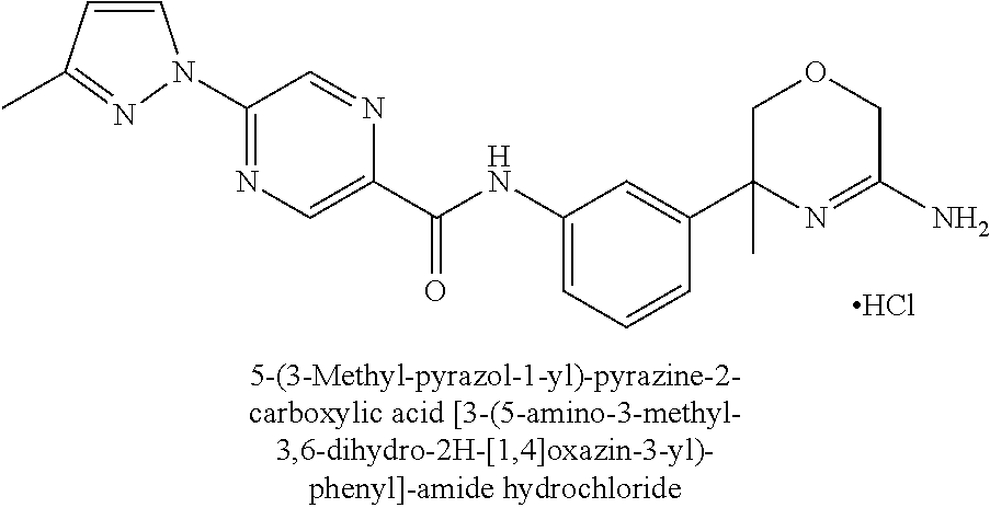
Cl.N(C1=CC=CC(C2(C)N=C(N)COC2)=C1)C(C1=CN=C(N2C=CC(C)=N2)C=N1)=O
